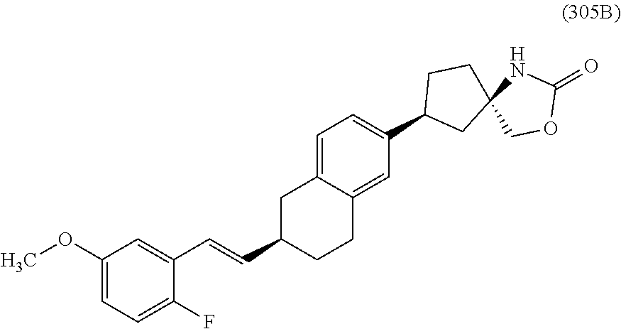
C1C(C=CC2=CC(OC)=CC=C2F)CCC2=CC(C3CC4(CC3)COC(=O)N4)=CC=C12
